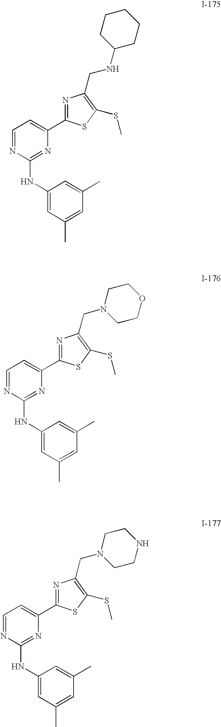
C1=NC(NC2=CC(C)=CC(C)=C2)=NC(C2=NC(CNC3CCCCC3)=C(SC)S2)=C1.C1=NC(NC2=CC(C)=CC(C)=C2)=NC(C2=NC(CN3CCOCC3)=C(SC)S2)=C1.C1=NC(NC2=CC(C)=CC(C)=C2)=NC(C2=NC(CN3CCNCC3)=C(SC)S2)=C1
